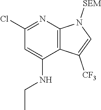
C1(Cl)=NC2=C(C(NCC)=C1)C([CF3])=CN2[SEM]
